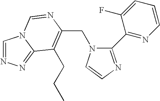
C(N1C(C2=NC=CC=C2F)=NC=C1)C1=C(CCC)C2=NN=CN2C=N1
